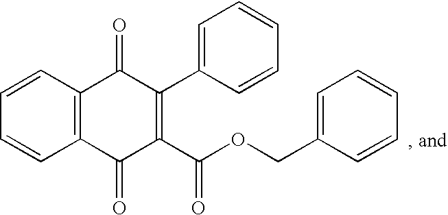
C1=CC2=C(C=C1)C(=O)C(C1=CC=CC=C1)=C(C(OCC1=CC=CC=C1)=O)C2=O
